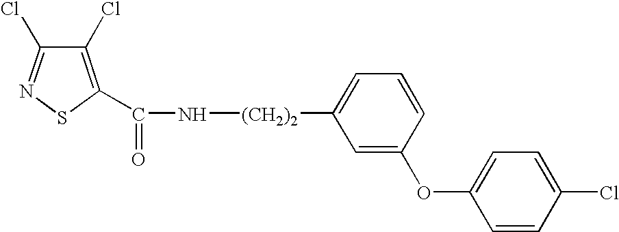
C1(Cl)=C(C(=O)N[(CH2)2]C2=CC=CC(OC3=CC=C(Cl)C=C3)=C2)SN=C1Cl
